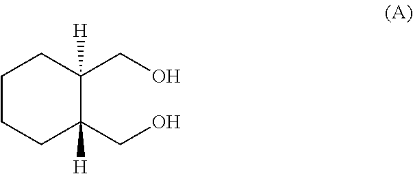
C1CCC(CO)([H])C(CO)([H])C1
